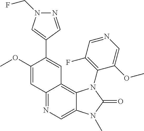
C1(OC)=CC2=NC=C3C(=C2C=C1C1=CN(CF)N=C1)N(C1=C(F)C=NC=C1OC)C(=O)N3C
